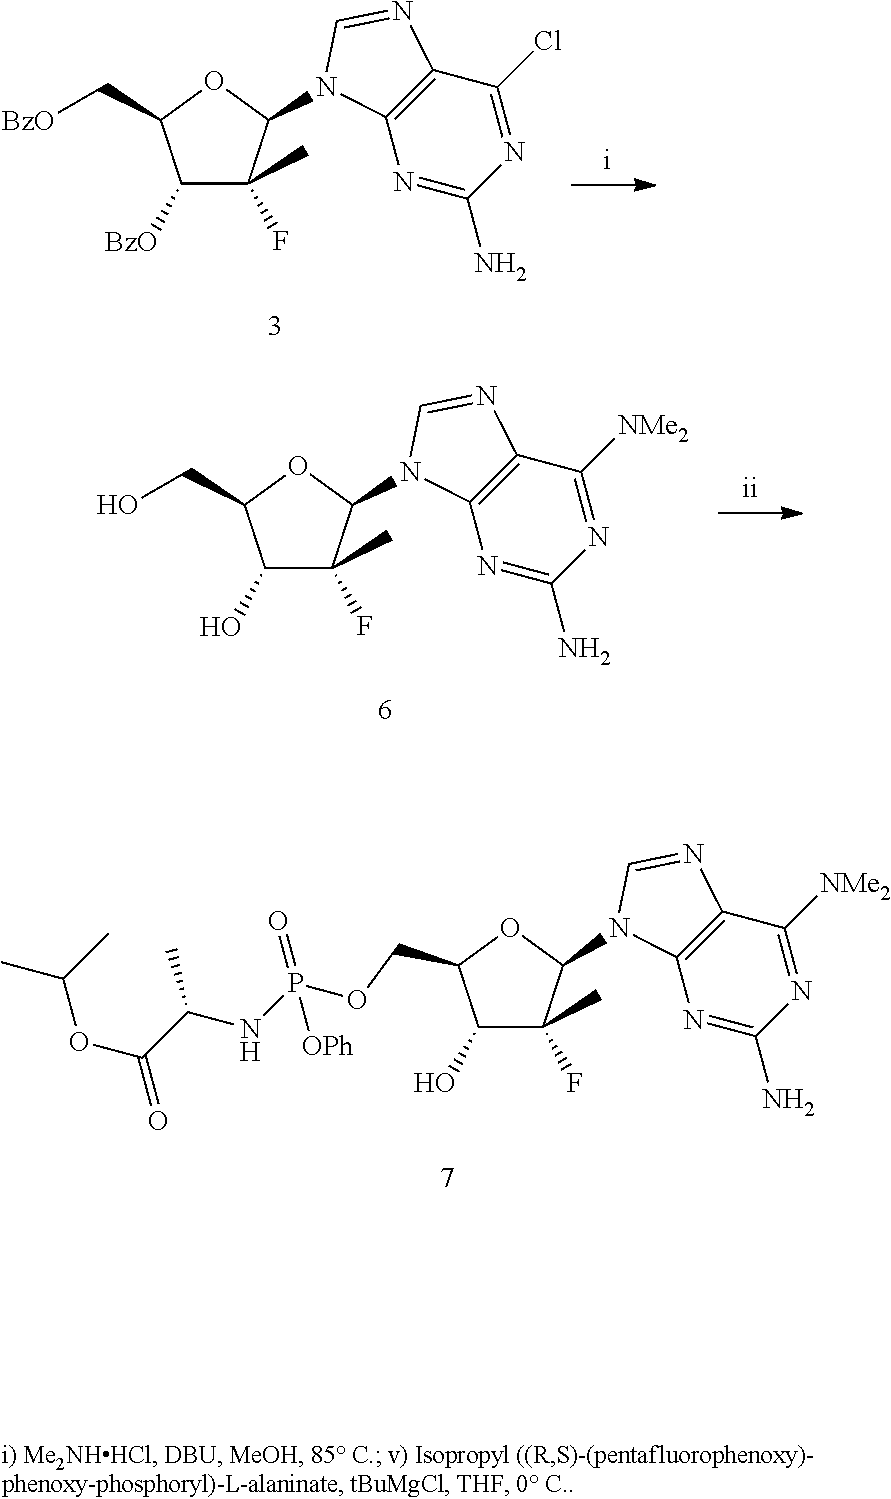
C1([BzO])C(C)(F)C(N2C3=C(C(Cl)=NC(N)=N3)N=C2)OC1C[BzO].C1(O)C(C)(F)C(N2C3=C(C([NMe2])=NC(N)=N3)N=C2)OC1CO.C1(O)C(C)(F)C(N2C3=C(C([NMe2])=NC(N)=N3)N=C2)OC1COP(NC(C(OC(C)C)=O)C)([OPh])=O
